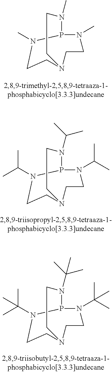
P12N(C)CCN(CCN1C)CCN2C.P12N(C(C)C)CCN(CCN1C(C)C)CCN2C(C)C.P12N(C(C)(C)C)CCN(CCN1C(C)(C)C)CCN2C(C)(C)C
